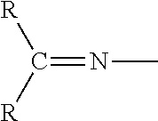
CN=C([R])[R]
